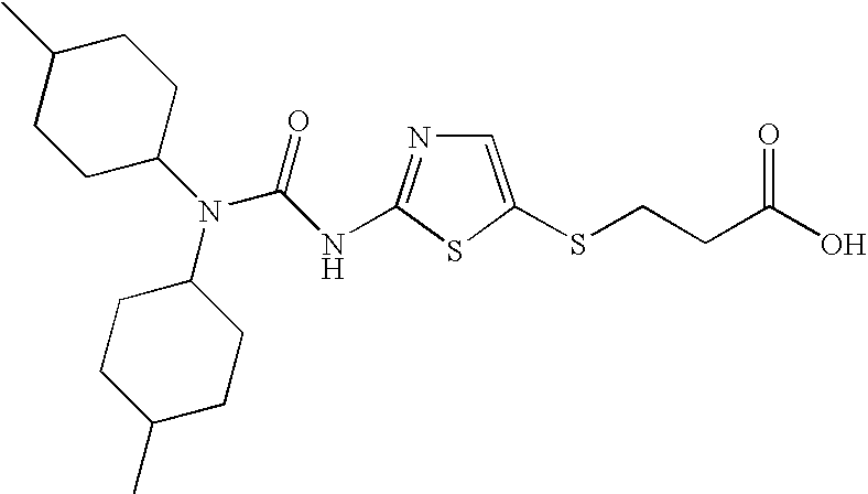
C1=C(SCCC(O)=O)SC(NC(N(C2CCC(C)CC2)C2CCC(C)CC2)=O)=N1
